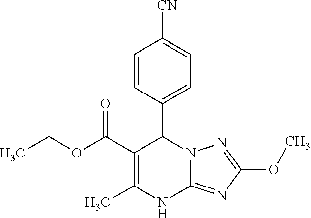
C1=CC(C2C(C(OCC)=O)=C(C)NC3=NC(OC)=NN23)=CC=C1[CN]
